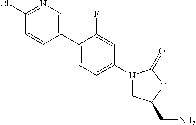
C1(Cl)=NC=C(C2=CC=C(N3CC(CN)OC3=O)C=C2F)C=C1
